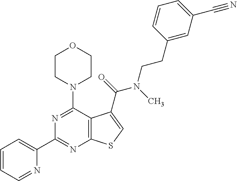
C1=CC=NC(C2=NC3=C(C(N4CCOCC4)=N2)C(C(=O)N(CCC2=CC(C#N)=CC=C2)C)=CS3)=C1
